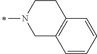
C1=CC=CC2=C1CN(C)CC2
